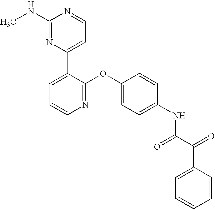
C1(NC)=NC(C2=CC=CN=C2OC2=CC=C(NC(C(=O)C3=CC=CC=C3)=O)C=C2)=CC=N1
